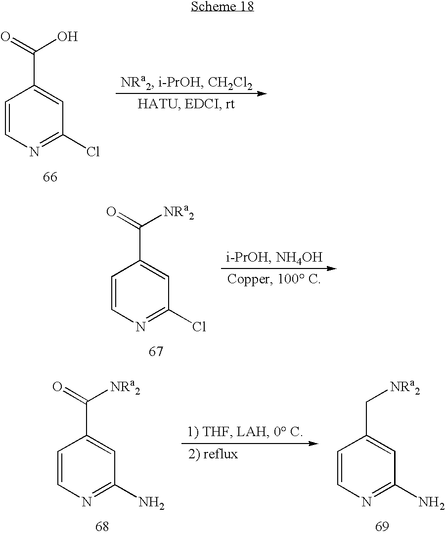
C1=CN=C(Cl)C=C1C(O)=O.C1=CN=C(Cl)C=C1C([NRa2])=O.C1=CN=C(N)C=C1C([NRa2])=O.C1=CN=C(N)C=C1C[NRa2]
